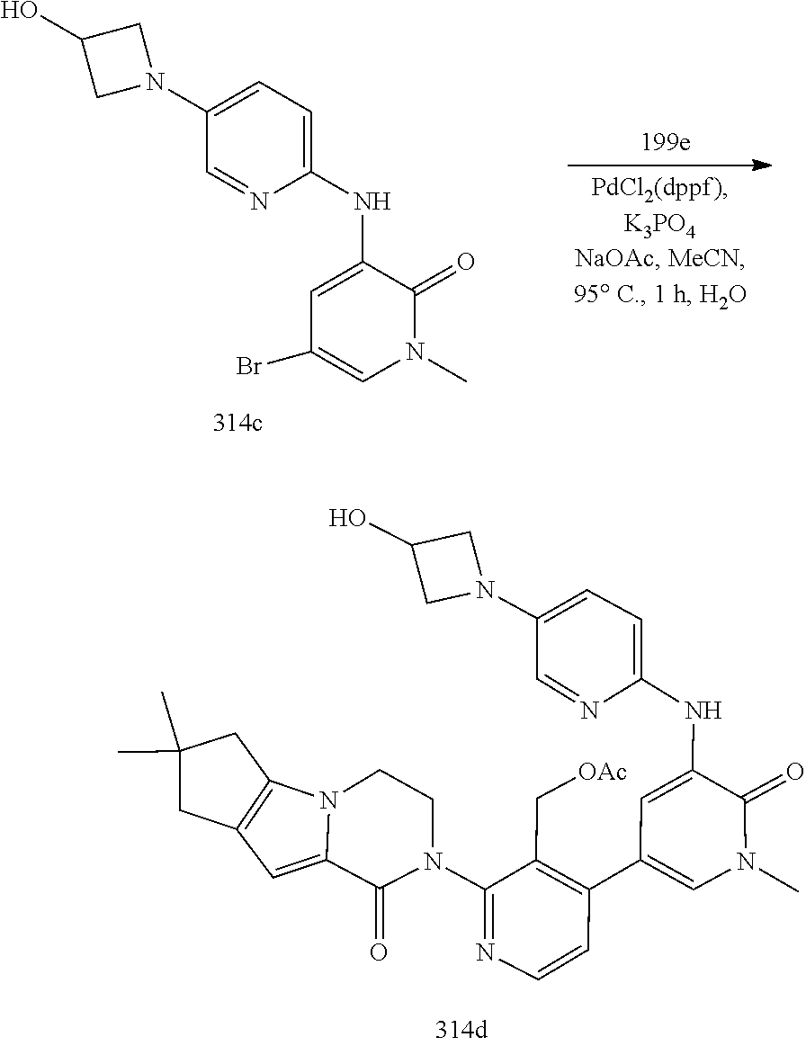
C1=C2N(C3=C1CC(C)(C)C3)CCN(C1=NC=CC(C3=CN(C)C(=O)C(NC4=CC=C(N5CC(O)C5)C=N4)=C3)=C1C[OAc])C2=O.OC1CN(C2=CC=C(NC3=CC(Br)=CN(C)C3=O)N=C2)C1
